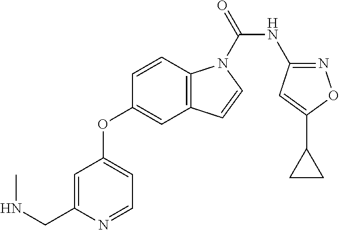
C1=CC2=C(C=C1OC1=CC=NC(CNC)=C1)C=CN2C(NC1=NOC(C2CC2)=C1)=O
